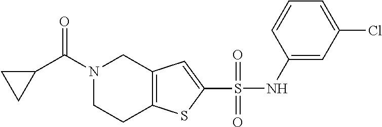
N1(C(C2CC2)=O)CCC2=C(C1)C=C(S(NC1=CC(Cl)=CC=C1)(=O)=O)S2
